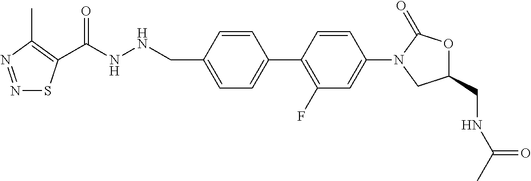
C1=C(CNNC(=O)C2=C(C)N=NS2)C=CC(C2=C(F)C=C(N3CC(CNC(C)=O)OC3=O)C=C2)=C1
